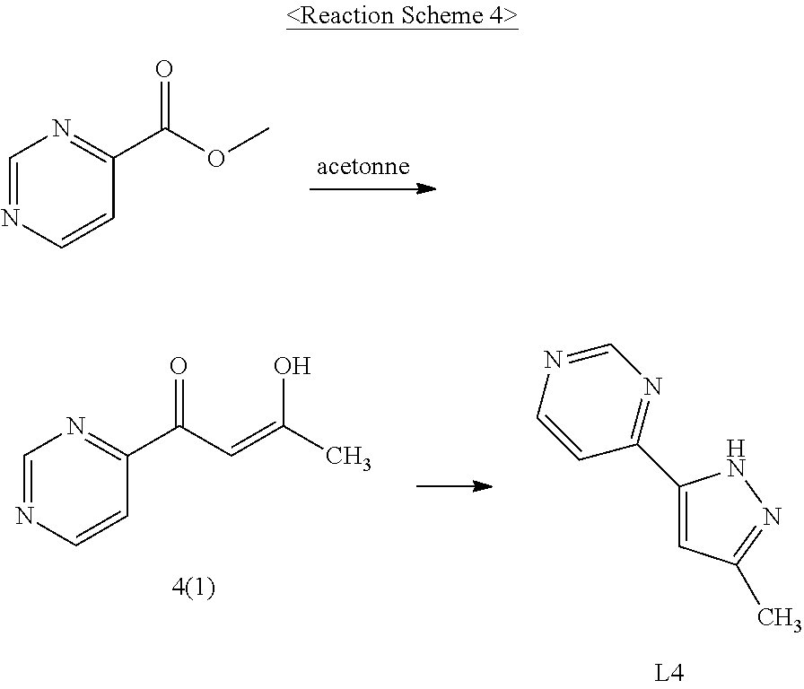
C1=NC=CC(C(OC)=O)=N1.N1=C(C2=CC(C)=NN2)C=CN=C1.C1=NC=CC(C(C=C(C)O)=O)=N1
